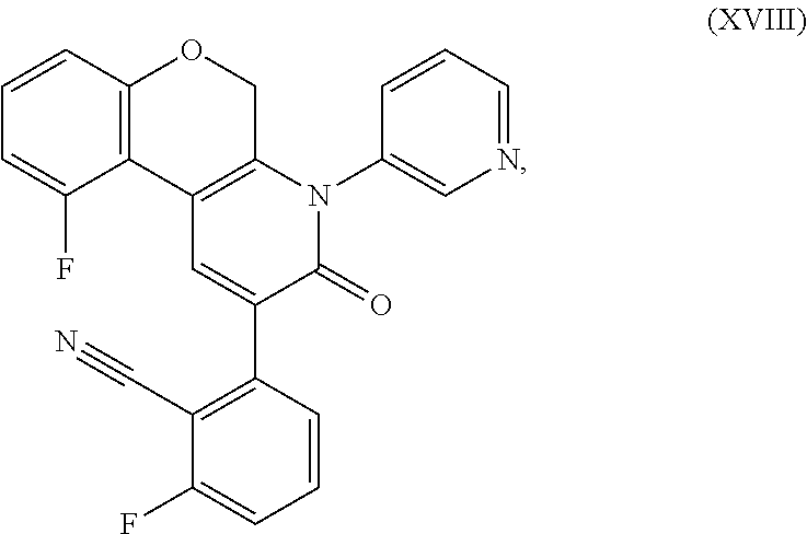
C1(N2C3=C(C=C(C4=C(C#N)C(F)=CC=C4)C2=O)C2=C(C=CC=C2F)OC3)=CN=CC=C1
